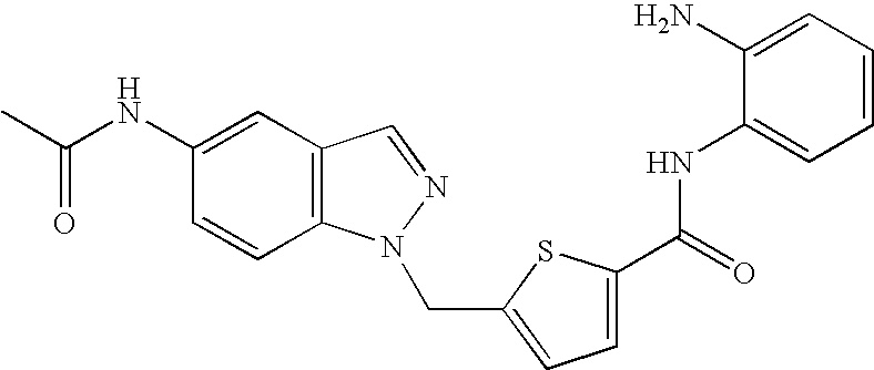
C1=CC=C(N)C(NC(=O)C2=CC=C(CN3C4=C(C=C(NC(C)=O)C=C4)C=N3)S2)=C1
